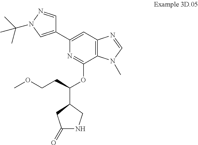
C1(C2=CN(C(C)(C)C)N=C2)=CC2=C(C(OC(C3CNC(=O)C3)CCOC)=N1)N(C)C=N2
